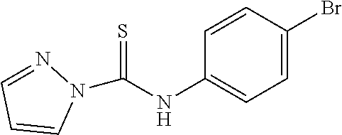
C1=NN(C(NC2=CC=C(Br)C=C2)=S)C=C1
